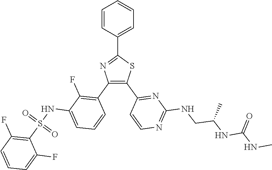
C1=C(C2=NC(C3=C(F)C(NS(C4=C(F)C=CC=C4F)(=O)=O)=CC=C3)=C(C3=NC(NCC(NC(NC)=O)C)=NC=C3)S2)C=CC=C1
